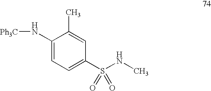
C1(N[Ph3C])=CC=C(S(NC)(=O)=O)C=C1C
